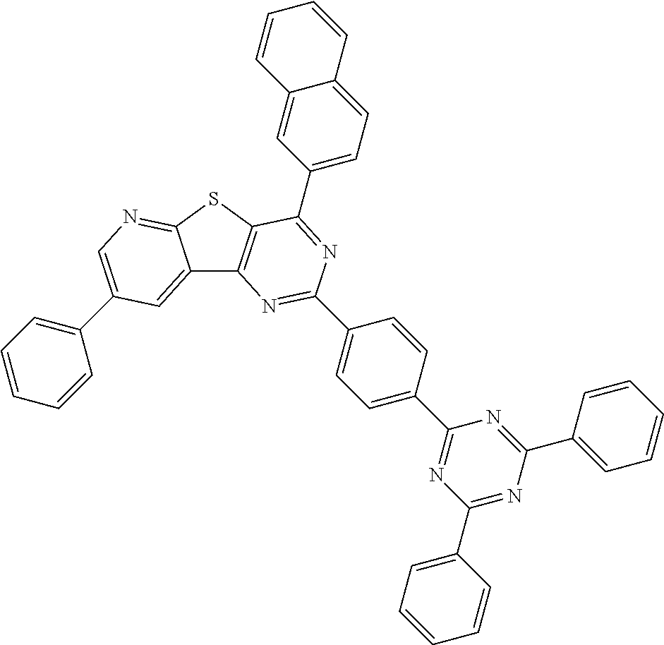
C1=C(C2=NC(C3=CC=CC=C3)=NC(C3=CC=CC=C3)=N2)C=CC(C2=NC3=C(SC4=NC=C(C5=CC=CC=C5)C=C34)C(C3=CC=C4C(=C3)C=CC=C4)=N2)=C1
